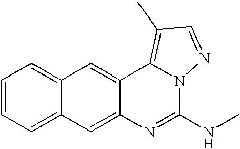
C1=CC=C2C(=C1)C=C1C(=C2)N=C(NC)N2N=CC(C)=C12
